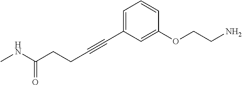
C1=C(C#CCCC(NC)=O)C=C(OCCN)C=C1
